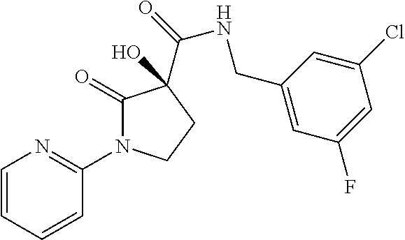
C1=CC=CC(N2C(=O)C(C(=O)NCC3=CC(F)=CC(Cl)=C3)(O)CC2)=N1
